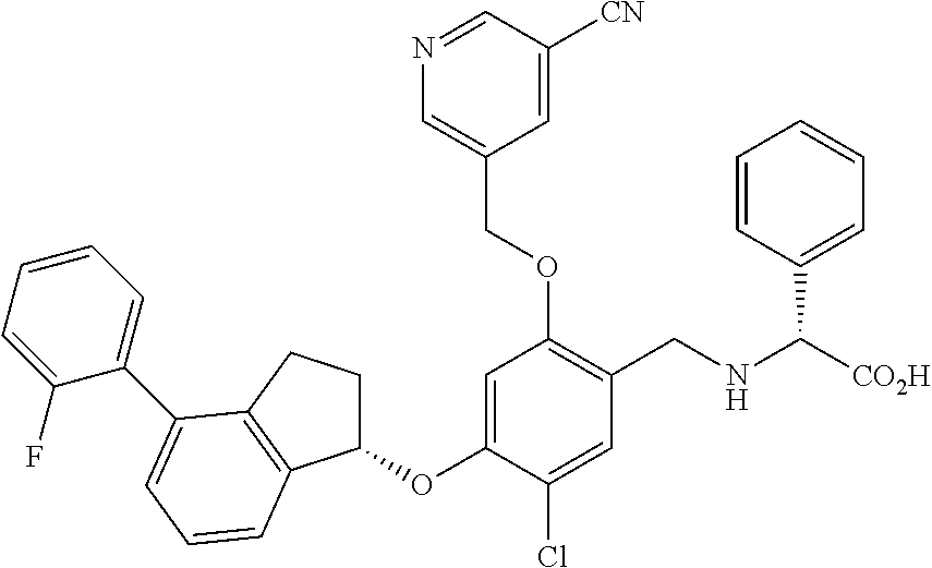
C1(OC2=CC(OCC3=CN=CC([CN])=C3)=C(CNC([CO2H])C3=CC=CC=C3)C=C2Cl)CCC2=C1C=CC=C2C1=CC=CC=C1F
